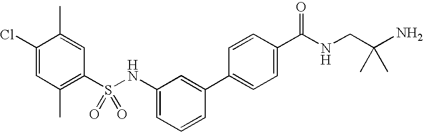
C1(Cl)=CC(C)=C(S(NC2=CC=CC(C3=CC=C(C(NCC(N)(C)C)=O)C=C3)=C2)(=O)=O)C=C1C
